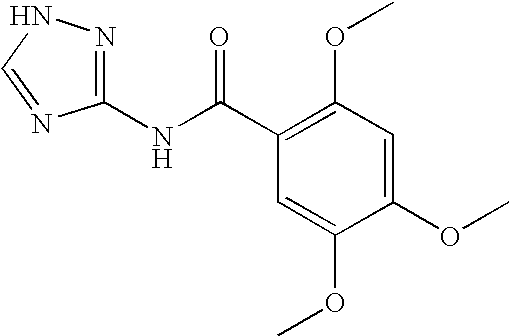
C1(NC(C2=C(OC)C=C(OC)C(OC)=C2)=O)=NNC=N1
